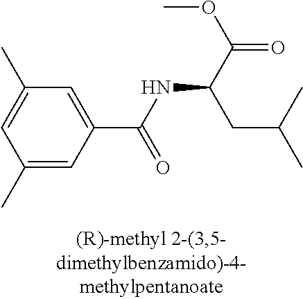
C1(C)=CC(C(NC(C(OC)=O)CC(C)C)=O)=CC(C)=C1
